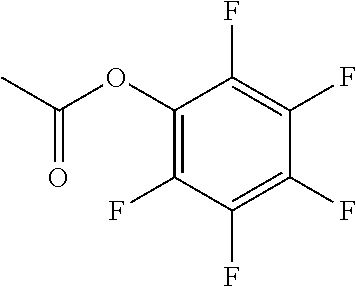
C1(OC(=O)C)=C(F)C(F)=C(F)C(F)=C1F
